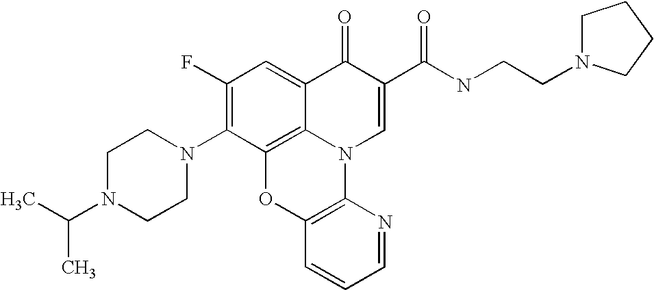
C1(F)=C(N2CCN(C(C)C)CC2)C2=C3C(=C1)C(=O)C(C(NCCN1CCCC1)=O)=CN3C1=C(O2)C=CC=N1
